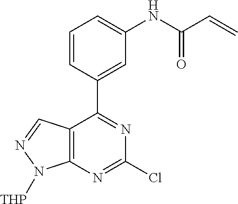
C1=CC(C2=NC(Cl)=NC3=C2C=NN3[THP])=CC(NC(C=C)=O)=C1
